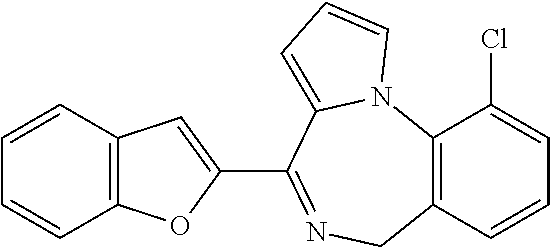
C12=C(C=CC=C1Cl)CN=C(C1=CC3=C(O1)C=CC=C3)C1=CC=CN21
